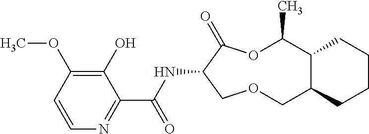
C1(O)=C(OC)C=CN=C1C(NC1C(=O)OC(C)C2C(COC1)CCCC2)=O
